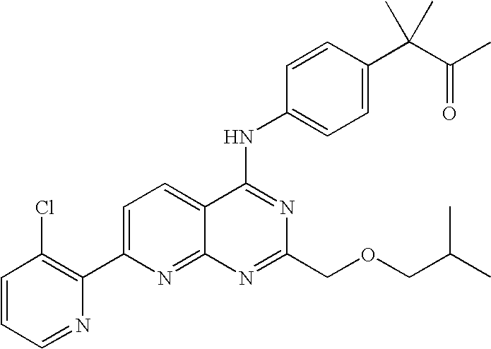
C1=CC=NC(C2=CC=C3C(=N2)N=C(COCC(C)C)N=C3NC2=CC=C(C(C(C)=O)(C)C)C=C2)=C1Cl
